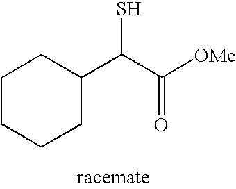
C1C(C(C([OMe])=O)S)CCCC1
